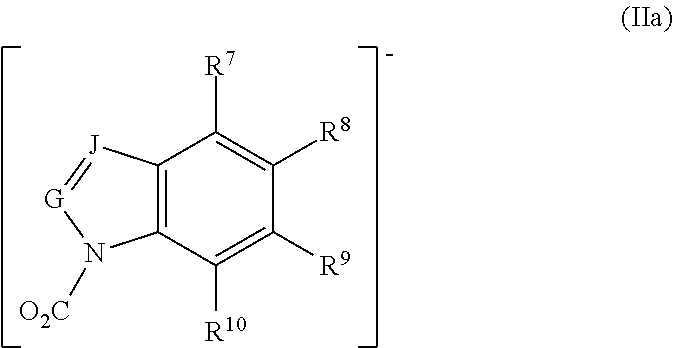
C12=C(C([R10])=C([R9])C([R8])=C1[R7])N([O2C])[G]=[J]2
